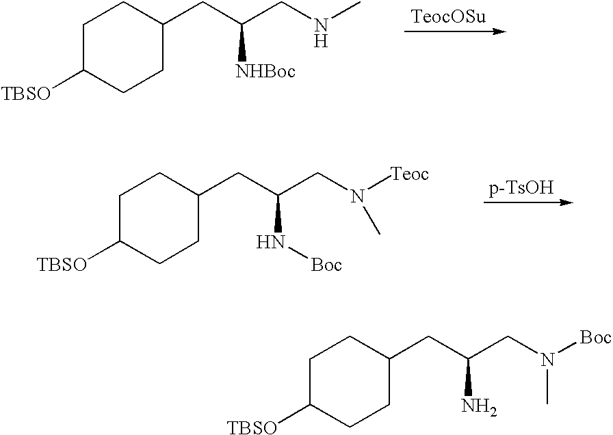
C1C([TBSO])CCC(CC(CNC)[NHBoc])C1.C1C([TBSO])CCC(CC(CN([Teoc])C)N[Boc])C1.C1C([TBSO])CCC(CC(CN([Boc])C)N)C1
